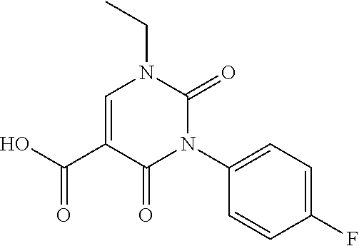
C1=C(C(O)=O)C(=O)N(C2=CC=C(F)C=C2)C(=O)N1CC
